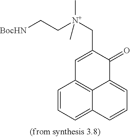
C1=CC=C2C3=C1C=C(C[N+](CC[BocHN])(C)C)C(=O)C3=CC=C2
